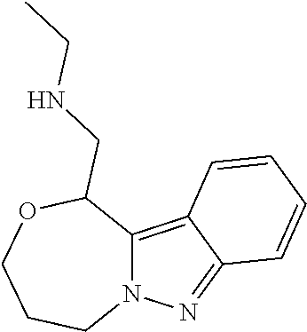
C12=C3C(=NN1CCCOC2CNCC)C=CC=C3
